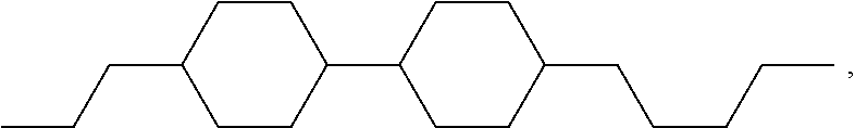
C1CC(C2CCC(CCCCC)CC2)CCC1CCC
